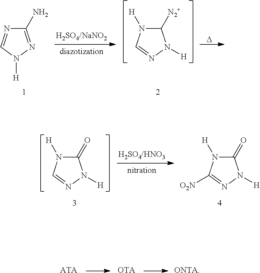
C1(N)=NN([H])C=N1.C1([N2+])N([H])C=NN1[H].[D].C1(=O)N([H])C=NN1[H].C1(=O)N([H])C([O2N])=NN1[H].[ATA].[OTA].[ONTA]
